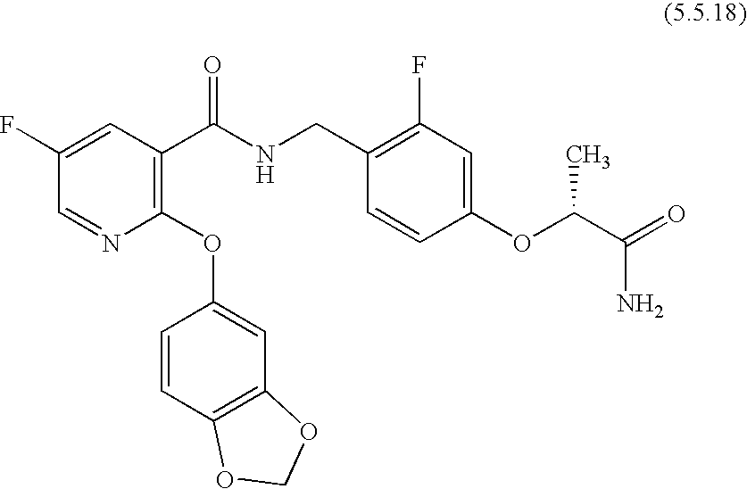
C1=NC(OC2=CC3=C(C=C2)OCO3)=C(C(NCC2=C(F)C=C(OC(C(=O)N)C)C=C2)=O)C=C1F
